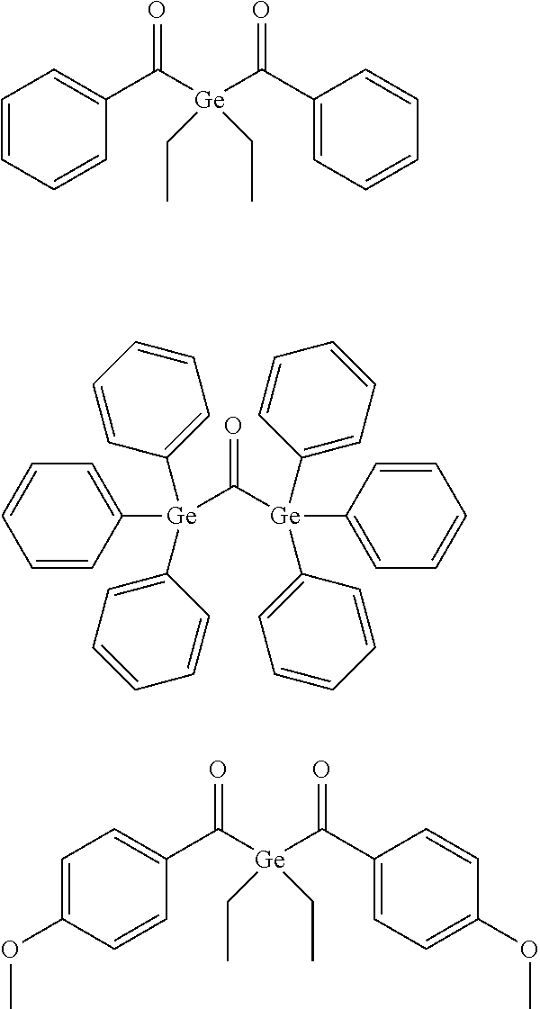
C1=CC=CC(C([Ge](C(C2=CC=CC=C2)=O)(CC)CC)=O)=C1.O=C([Ge](C1=CC=CC=C1)(C1=CC=CC=C1)C1=CC=CC=C1)[Ge](C1=CC=CC=C1)(C1=CC=CC=C1)C1=CC=CC=C1.C1=C(OC)C=CC(C([Ge](C(C2=CC=C(OC)C=C2)=O)(CC)CC)=O)=C1
